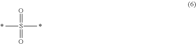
CS(C)(=O)=O.*.*
